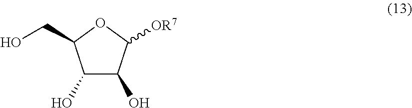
C1(O)C(O)C([OR7])OC1CO
